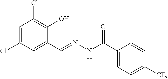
C1=C(Cl)C=C(C=NNC(C2=CC=C([CF3])C=C2)=O)C(O)=C1Cl
